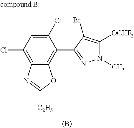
C1(Cl)=CC(Cl)=C2C(=C1C1=NN(C)C([OCHF2])=C1Br)OC([C2H5])=N2
